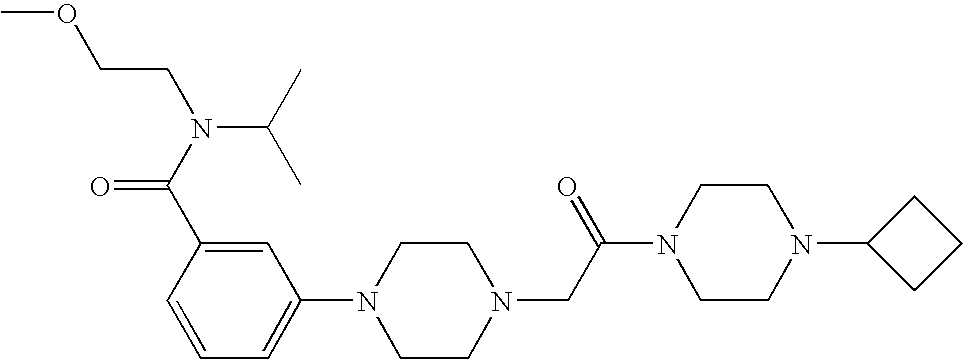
C(CN(C(C)C)C(C1=CC(N2CCN(CC(N3CCN(C4CCC4)CC3)=O)CC2)=CC=C1)=O)OC
